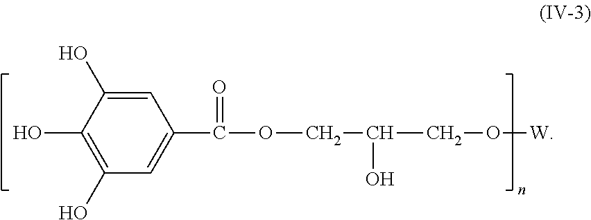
C1(O)=CC(C(OCC(O)CO[W])=O)=CC(O)=C1O
